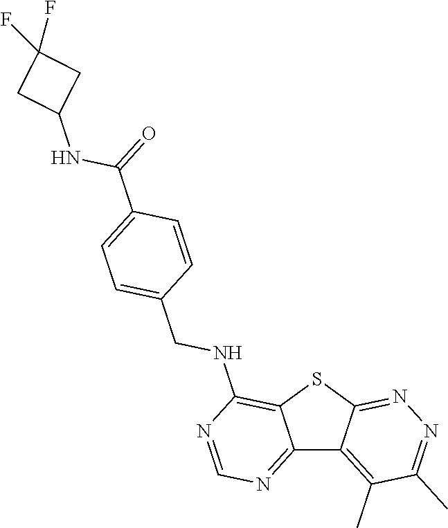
C12=NC=NC(NCC3=CC=C(C(NC4CC(F)(F)C4)=O)C=C3)=C1SC1=NN=C(C)C(C)=C21
